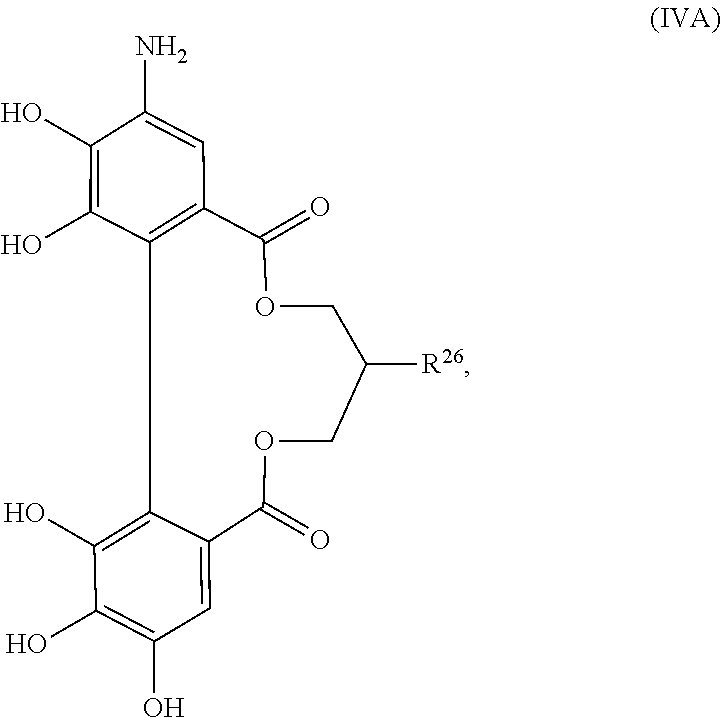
C1(O)=C(O)C(N)=CC2=C1C1=C(O)C(O)=C(O)C=C1C(=O)OCC([R26])COC2=O
